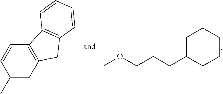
C1(C)=CC2=C(C=C1)C1=C(C2)C=CC=C1.COCCCC1CCCCC1
